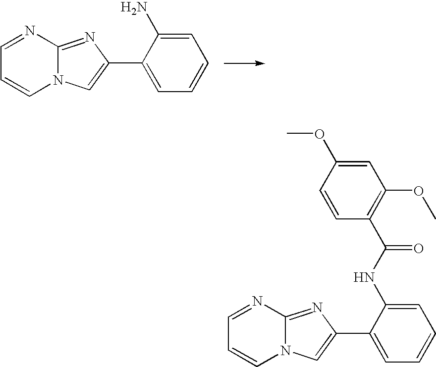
C12=NC(C3=CC=CC=C3N)=CN1C=CC=N2.C12=NC(C3=CC=CC=C3NC(C3=C(OC)C=C(OC)C=C3)=O)=CN1C=CC=N2
